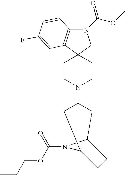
N1(C(OC)=O)C2=C(C3(C1)CCN(C1CC4N(C(OCCC)=O)C(C1)CC4)CC3)C=C(F)C=C2
